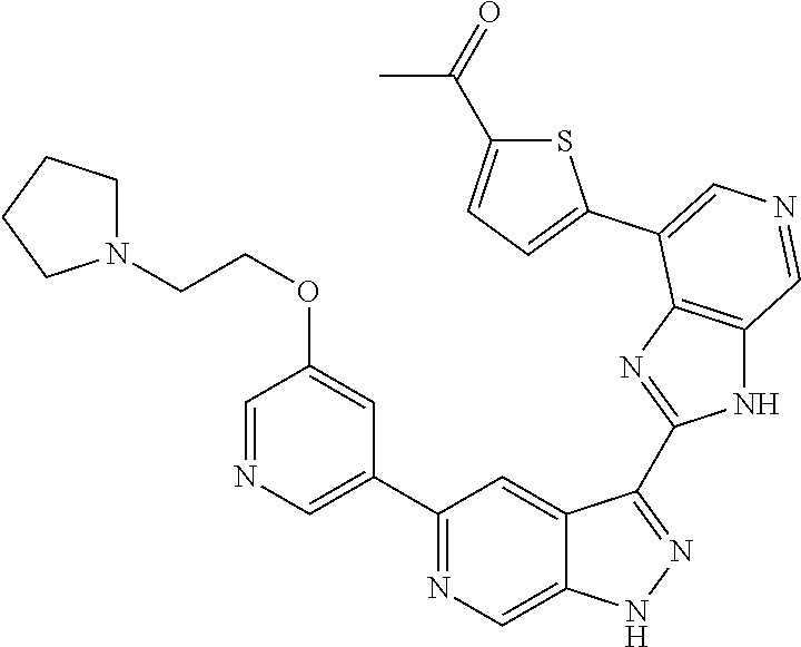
C1(C2=CN=CC(OCCN3CCCC3)=C2)=NC=C2C(=C1)C(C1=NC3=C(N1)C=NC=C3C1=CC=C(C(=O)C)S1)=NN2
